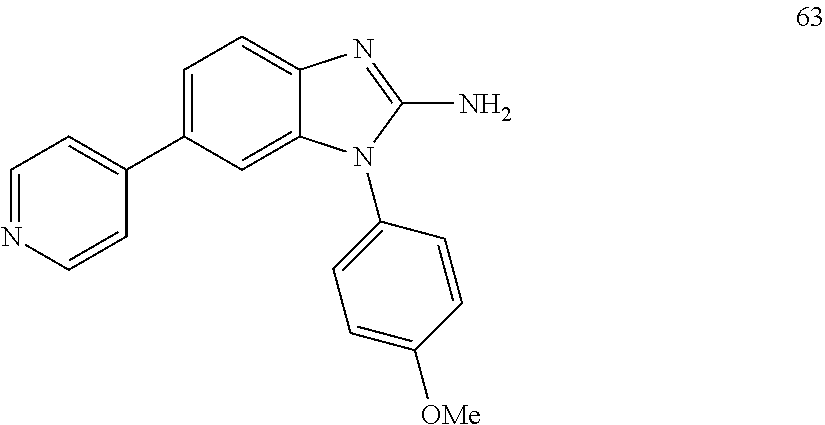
C1=C(C2=CC=NC=C2)C=C2C(=C1)N=C(N)N2C1=CC=C([OMe])C=C1
